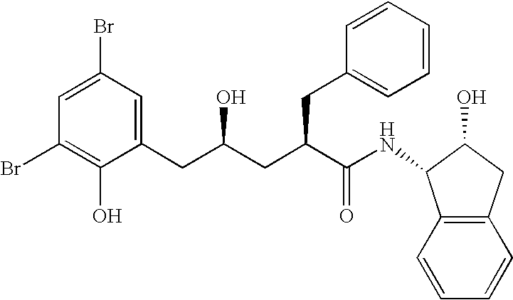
C12=C(C=CC=C1)C(NC(C(CC(CC1=CC(Br)=CC(Br)=C1O)O)CC1=CC=CC=C1)=O)C(O)C2
